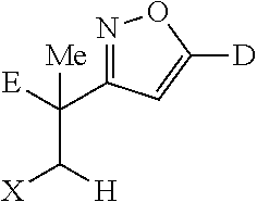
[E]C(C1=NOC([D])=C1)([Me])C([X])[H]
